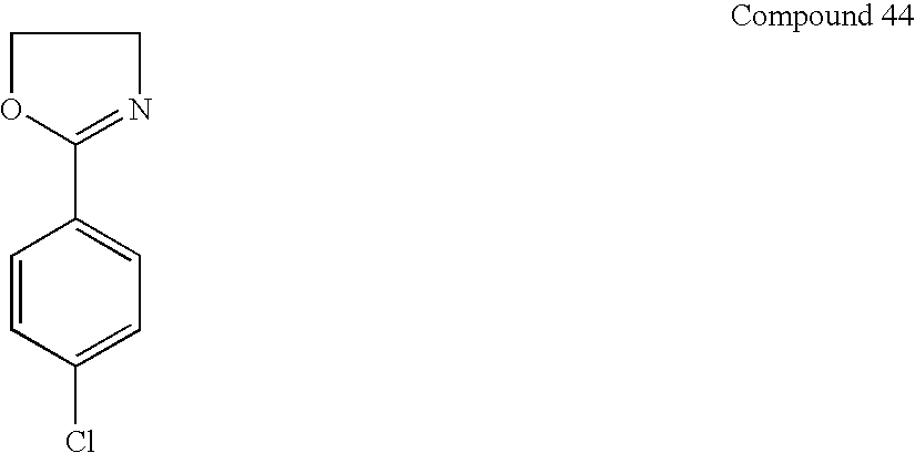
C1OC(C2=CC=C(Cl)C=C2)=NC1
